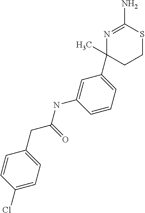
N1=C(N)SCCC1(C1=CC=CC(NC(=O)CC2=CC=C(Cl)C=C2)=C1)C
